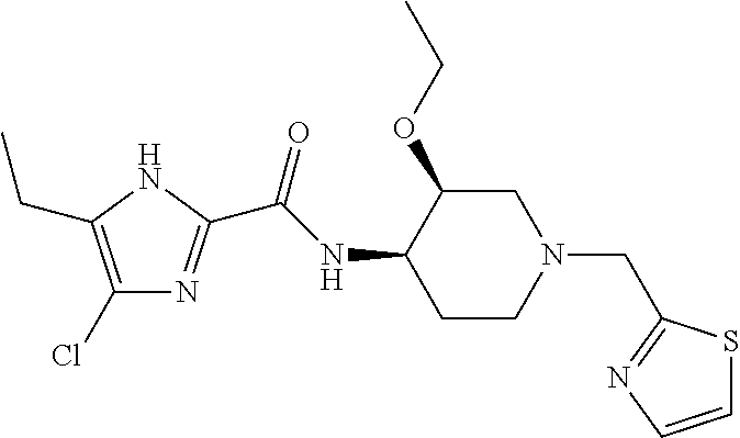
C1(Cl)=C(CC)NC(C(NC2CCN(CC3=NC=CS3)CC2OCC)=O)=N1
